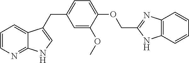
C1=CN=C2C(=C1)C(CC1=CC=C(OCC3=NC4=C(N3)C=CC=C4)C(OC)=C1)=CN2
